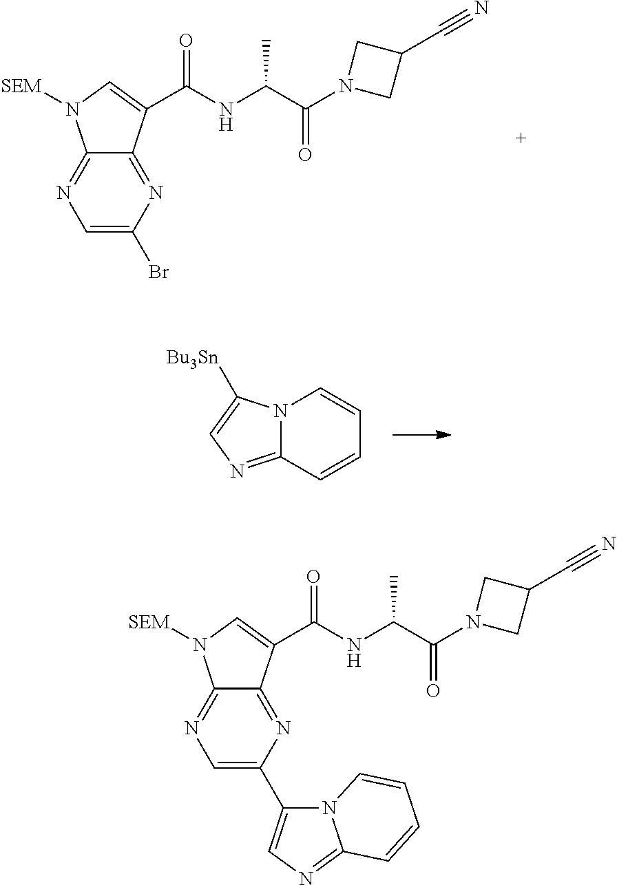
C1=C(Br)N=C2C(=N1)N([SEM])C=C2C(NC(C(N1CC(C#N)C1)=O)C)=O.N12C(=NC=C1[Bu3Sn])C=CC=C2.C1=C(C2=CN=C3N2C=CC=C3)N=C2C(=N1)N([SEM])C=C2C(NC(C(N1CC(C#N)C1)=O)C)=O
